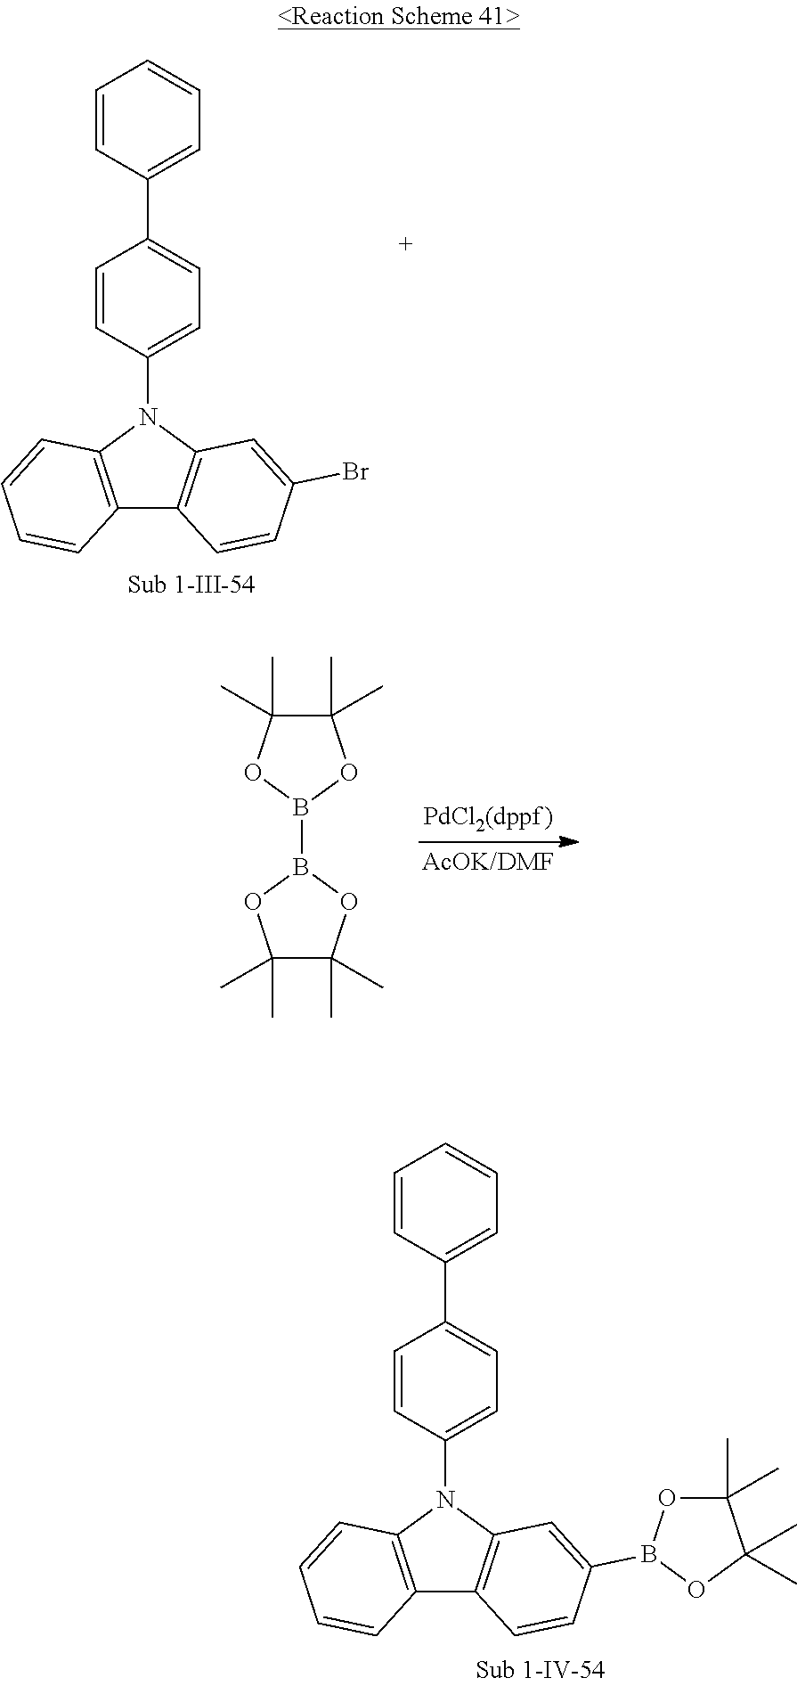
C1=CC(C2=CC=C(N3C4=C(C5=C3C=CC=C5)C=CC(B3OC(C)(C)C(C)(C)O3)=C4)C=C2)=CC=C1.C1=CC(C2=CC=C(N3C4=C(C5=C3C=CC=C5)C=CC(Br)=C4)C=C2)=CC=C1.B1(B2OC(C)(C)C(C)(C)O2)OC(C)(C)C(C)(C)O1
